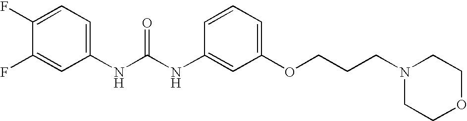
C1(F)=CC=C(NC(NC2=CC(OCCCN3CCOCC3)=CC=C2)=O)C=C1F
